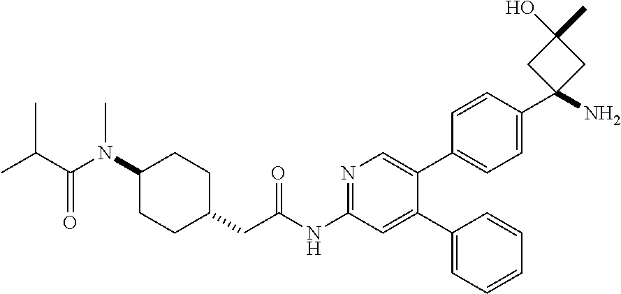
C1(N(C(C(C)C)=O)C)CCC(CC(NC2=NC=C(C3=CC=C(C4(N)CC(O)(C)C4)C=C3)C(C3=CC=CC=C3)=C2)=O)CC1
